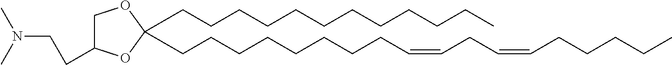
C(CCCCCCCCCC)CC1(CCCCCCCCC=CCC=CCCCCC)OCC(CCN(C)C)O1
